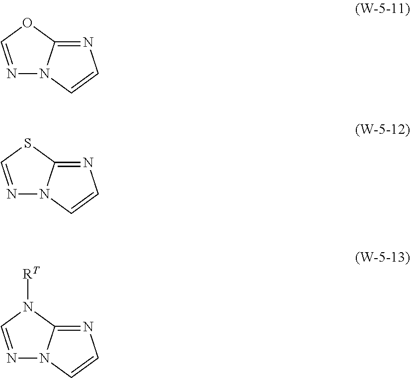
N1=COC2=NC=CN12.N1=CSC2=NC=CN12.N1=CN([RT])C2=NC=CN12
